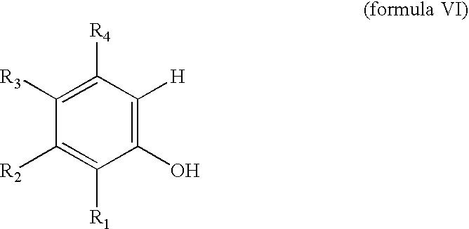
C1(O)=C([H])C([R4])=C([R3])C([R2])=C1[R1]
